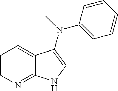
C1=CN=C2C(=C1)C(N(C)C1=CC=CC=C1)=CN2
